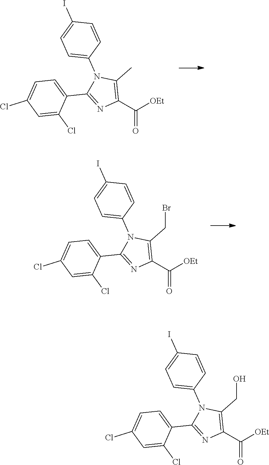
C1=C(N2C(C)=C(C(=O)[OEt])N=C2C2=CC=C(Cl)C=C2Cl)C=CC(I)=C1.C1=C(N2C(CBr)=C(C(=O)[OEt])N=C2C2=CC=C(Cl)C=C2Cl)C=CC(I)=C1.C1=C(N2C(CO)=C(C(=O)[OEt])N=C2C2=CC=C(Cl)C=C2Cl)C=CC(I)=C1
